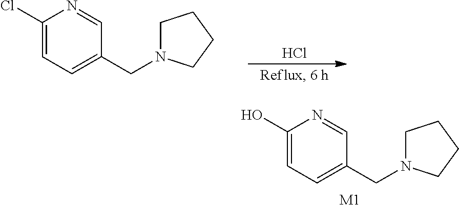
C1(O)=CC=C(CN2CCCC2)C=N1.[M1].C1(Cl)=CC=C(CN2CCCC2)C=N1.Cl
